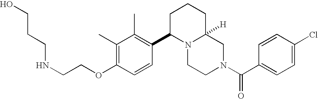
N(CCOC1=C(C)C(C)=C(C2N3C([H])(CCC2)CN(C(C2=CC=C(Cl)C=C2)=O)CC3)C=C1)CCCO
